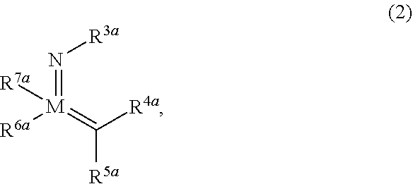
[R4a]C(=[M]([R6a])(=N[R3a])[R7a])[R5a]
